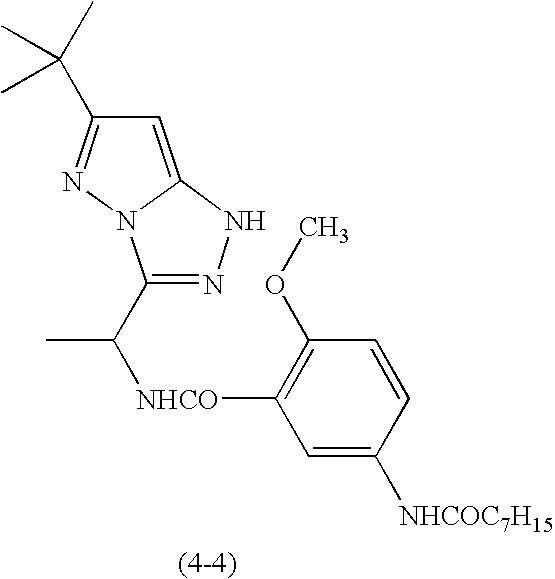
C1(C([NHCO]C2=C(OC)C=CC([NHCOC7H15])=C2)C)=NNC2=CC(C(C)(C)C)=NN12
